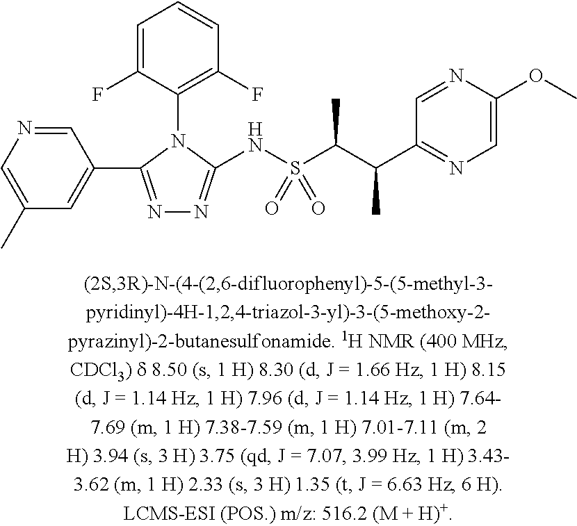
C1=C(F)C(N2C(NS(C(C(C3=NC=C(OC)N=C3)C)C)(=O)=O)=NN=C2C2=CC(C)=CN=C2)=C(F)C=C1
